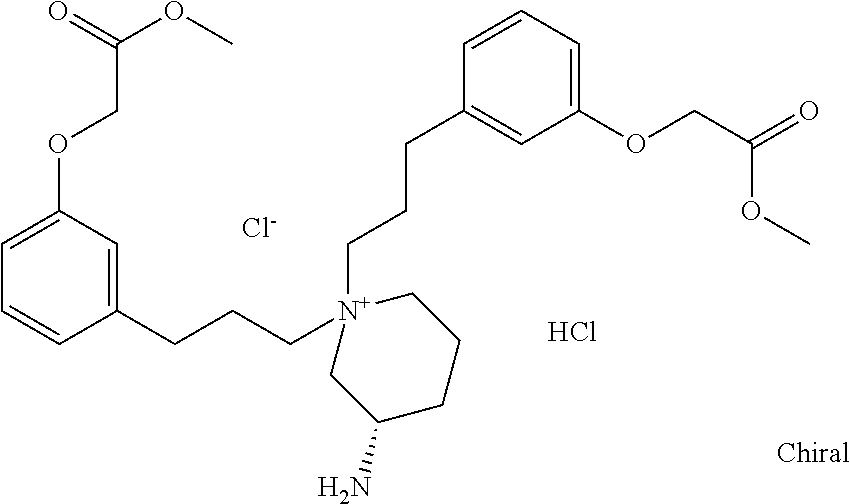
C1=C(OCC(OC)=O)C=C(CCC[N+]2(CCCC3=CC(OCC(OC)=O)=CC=C3)CC(N)CCC2)C=C1.[Cl-].Cl
